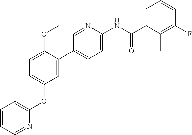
C1=C(OC)C(C2=CC=C(NC(C3=CC=CC(F)=C3C)=O)N=C2)=CC(OC2=CC=CC=N2)=C1
